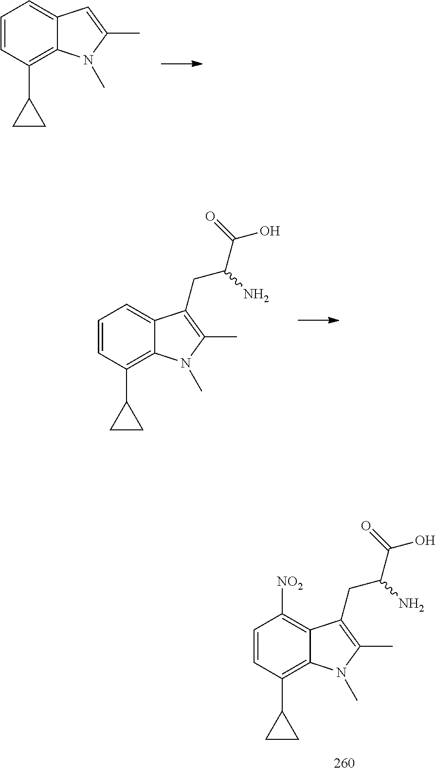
C1(C2CC2)=C2C(=CC=C1)C=C(C)N2C.C1(C2CC2)=C2C(=CC=C1)C(CC(C(O)=O)N)=C(C)N2C.C1(C2CC2)=C2C(=C([NO2])C=C1)C(CC(C(O)=O)N)=C(C)N2C
